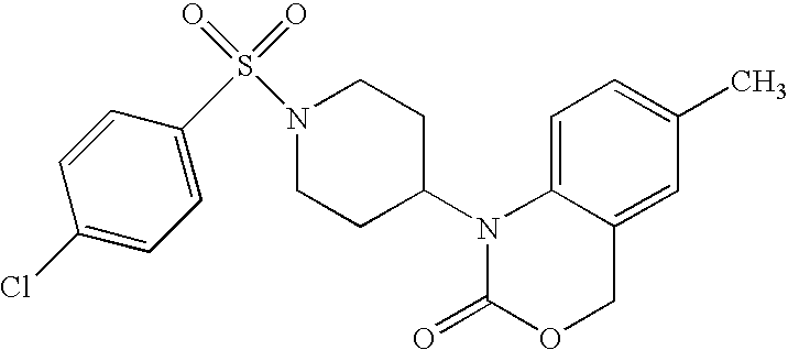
C1=C2C(=CC(C)=C1)COC(=O)N2C1CCN(S(=O)(=O)C2=CC=C(Cl)C=C2)CC1
